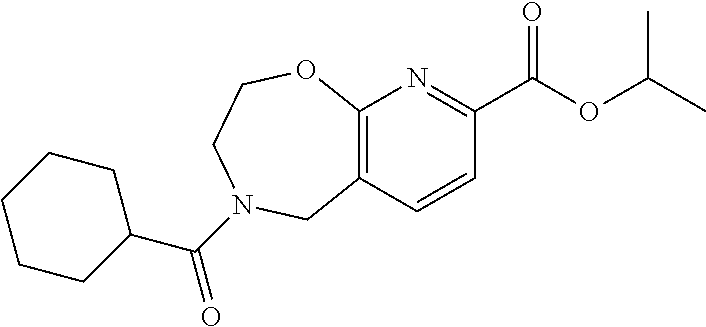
C12=C(C=CC(C(OC(C)C)=O)=N1)CN(C(C1CCCCC1)=O)CCO2
